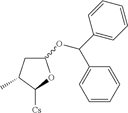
C1C(C)C([Cs])OC1OC(C1=CC=CC=C1)C1=CC=CC=C1
